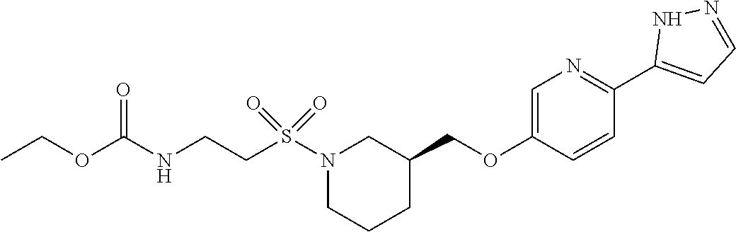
C1=C(OCC2CN(S(CCNC(OCC)=O)(=O)=O)CCC2)C=CC(C2=CC=NN2)=N1
